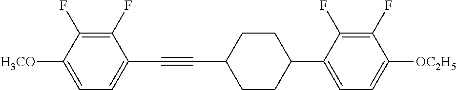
C1(F)=C(F)C([H3CO])=CC=C1C#CC1CCC(C2=CC=C([OC2H5])C(F)=C2F)CC1
